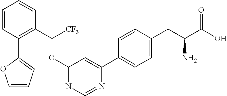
C1=C(C2=CC=C(CC(C(O)=O)N)C=C2)N=CN=C1OC([CF3])C1=C(C2=CC=CO2)C=CC=C1
